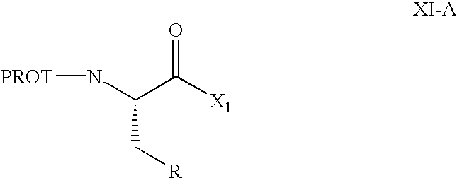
[R]CC(N[PROT])C([X1])=O
